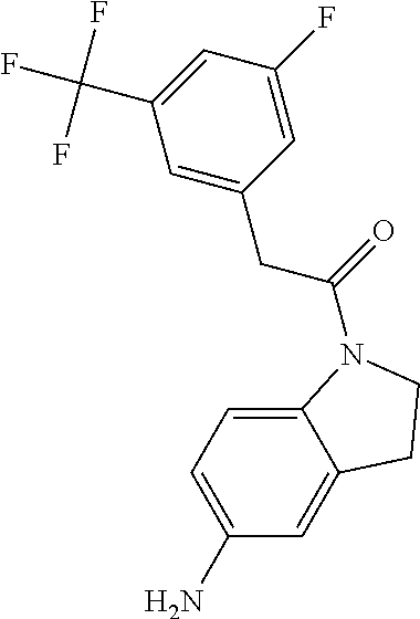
NC1=CC=C2C(=C1)CCN2C(=O)CC1=CC(C(F)(F)F)=CC(F)=C1
